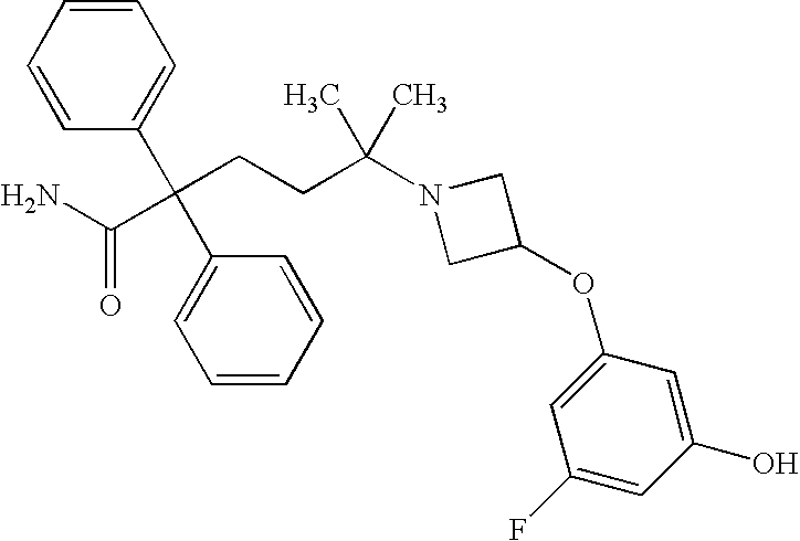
C1=CC=CC(C(CCC(N2CC(OC3=CC(F)=CC(O)=C3)C2)(C)C)(C(N)=O)C2=CC=CC=C2)=C1
